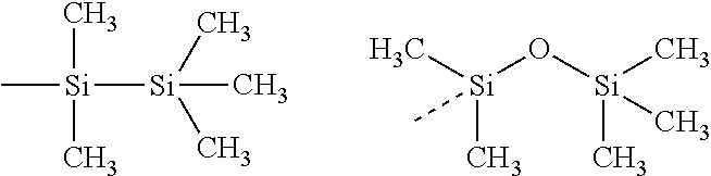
C[Si](C)(C)[Si](C)(C)C.C[Si](O[Si](C)(C)C)(C)C
